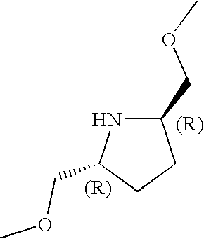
C1(COC)NC(COC)CC1
